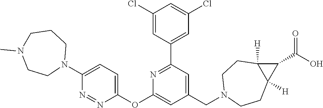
C1(Cl)=CC(C2=NC(OC3=CC=C(N4CCCN(C)CC4)N=N3)=CC(CN3CCC4([H])C([H])(CC3)C4C(O)=O)=C2)=CC(Cl)=C1
